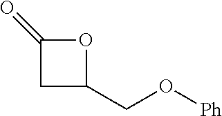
C1C(=O)OC1CO[Ph]
